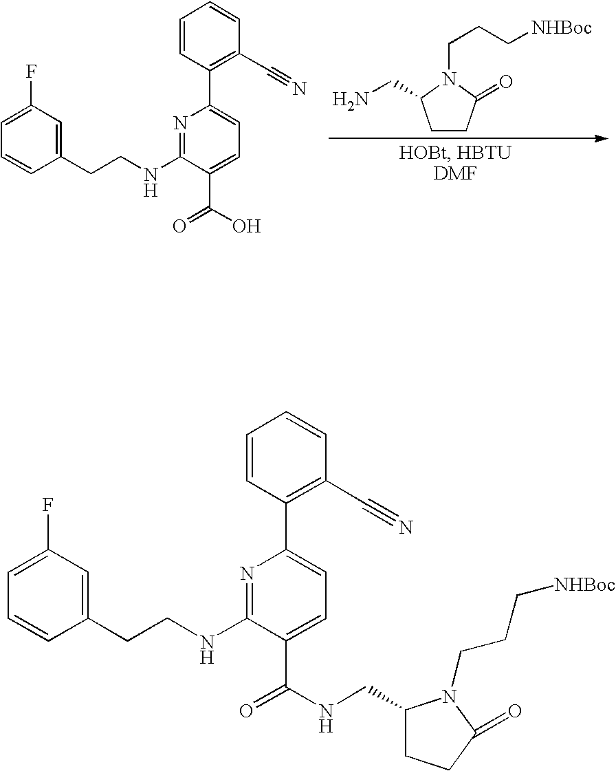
C1(CCNC2=NC(C3=C(C#N)C=CC=C3)=CC=C2C(=O)O)=CC(F)=CC=C1.C1CC(=O)N(CCC[NHBoc])C1CN.C1(CCNC2=NC(C3=C(C#N)C=CC=C3)=CC=C2C(=O)NCC2CCC(=O)N2CCC[NHBoc])=CC(F)=CC=C1
